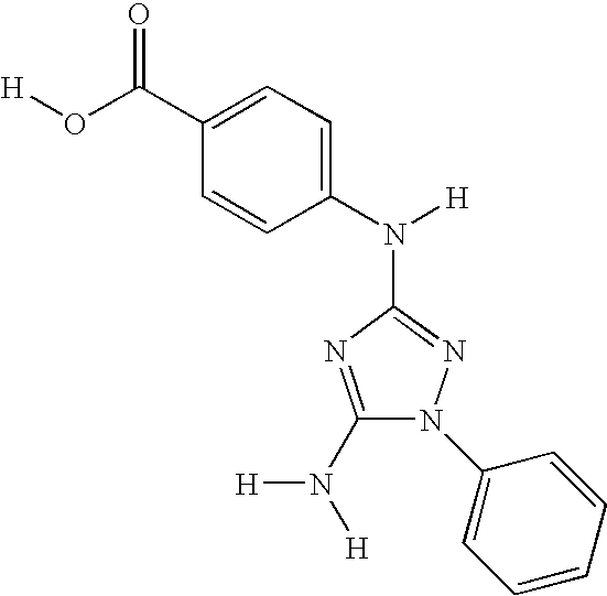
C1(N([H])[H])=NC(N(C2=CC=C(C(=O)O[H])C=C2)[H])=NN1C1=CC=CC=C1
